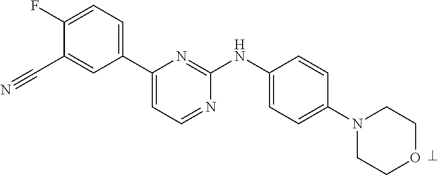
C1(C2=CC=NC(NC3=CC=C(N4CCOCC4)C=C3)=N2)=CC=C(F)C(C#N)=C1
